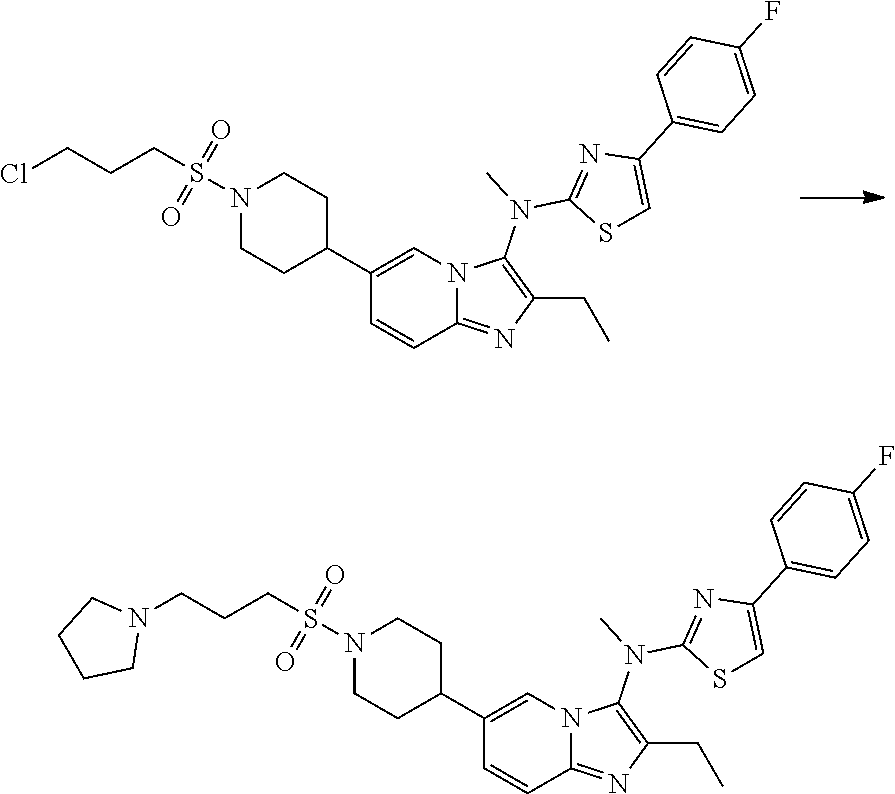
N1(S(CCCCl)(=O)=O)CCC(C2=CN3C(=NC(CC)=C3N(C3=NC(C4=CC=C(F)C=C4)=CS3)C)C=C2)CC1.N1(S(CCCN2CCCC2)(=O)=O)CCC(C2=CN3C(=NC(CC)=C3N(C3=NC(C4=CC=C(F)C=C4)=CS3)C)C=C2)CC1
